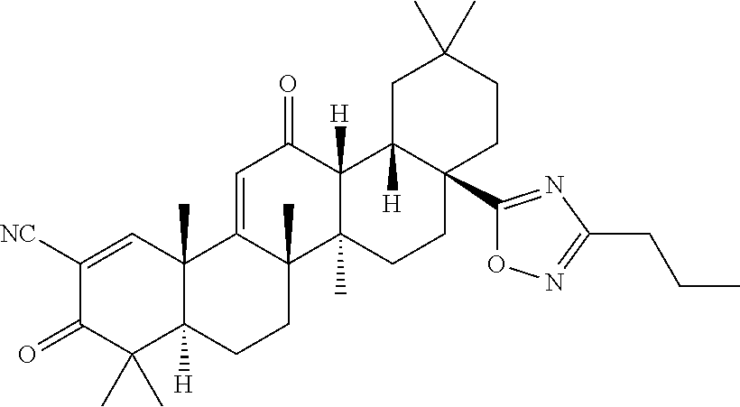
C12(C)C([H])(CCC3(C)C1=CC(=O)C1([H])C3(C)CCC3(C4=NC(CCC)=NO4)C1([H])CC(C)(C)CC3)C(C)(C)C(=O)C([NC])=C2
